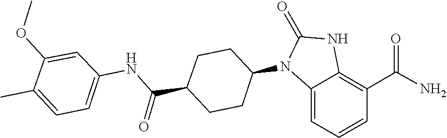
O=C1NC2=C(C(N)=O)C=CC=C2N1C1CCC(C(NC2=CC=C(C)C(OC)=C2)=O)CC1
